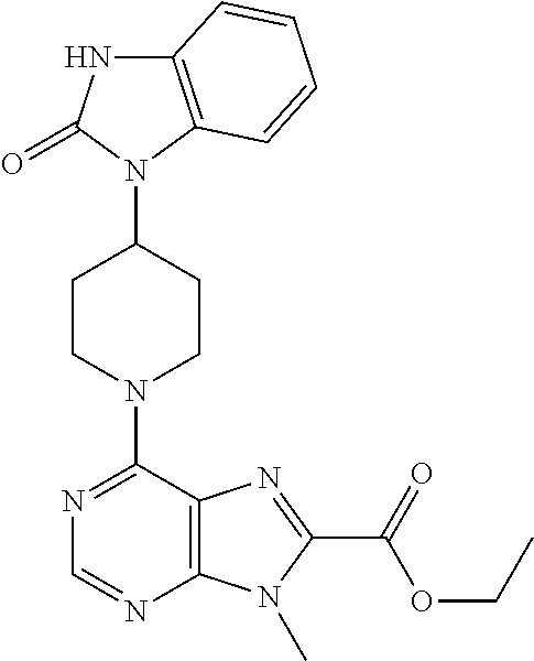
C12=C(C=CC=C1)N(C1CCN(C3=NC=NC4=C3N=C(C(OCC)=O)N4C)CC1)C(=O)N2
